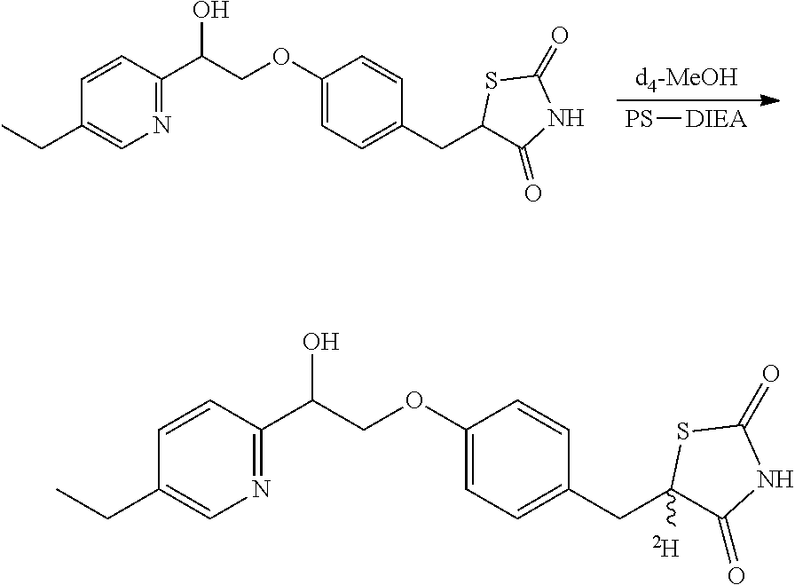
[PS][DIEA].N1=C(C(COC2=CC=C(CC3C(=O)NC(=O)S3)C=C2)O)C=CC(CC)=C1.N1=C(C(COC2=CC=C(CC3([D])C(=O)NC(=O)S3)C=C2)O)C=CC(CC)=C1
